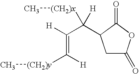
C1C(=O)OC(=O)C1C(C([H])=C([H])[(CH2)y]C)([(CH2)x]C)[H]
